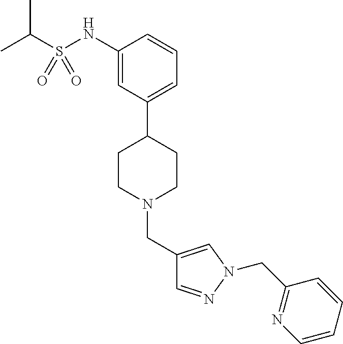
C1(NS(C(C)C)(=O)=O)=CC(C2CCN(CC3=CN(CC4=NC=CC=C4)N=C3)CC2)=CC=C1
